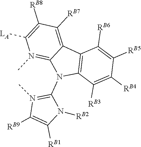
C12=C(C([RB3])=C([RB4])C([RB5])=C1[RB6])N(C1=N(C)C([RB9])=C([RB1])N1[RB2])C1=N(C)C([LA])=C([RB8])C([RB7])=C21
